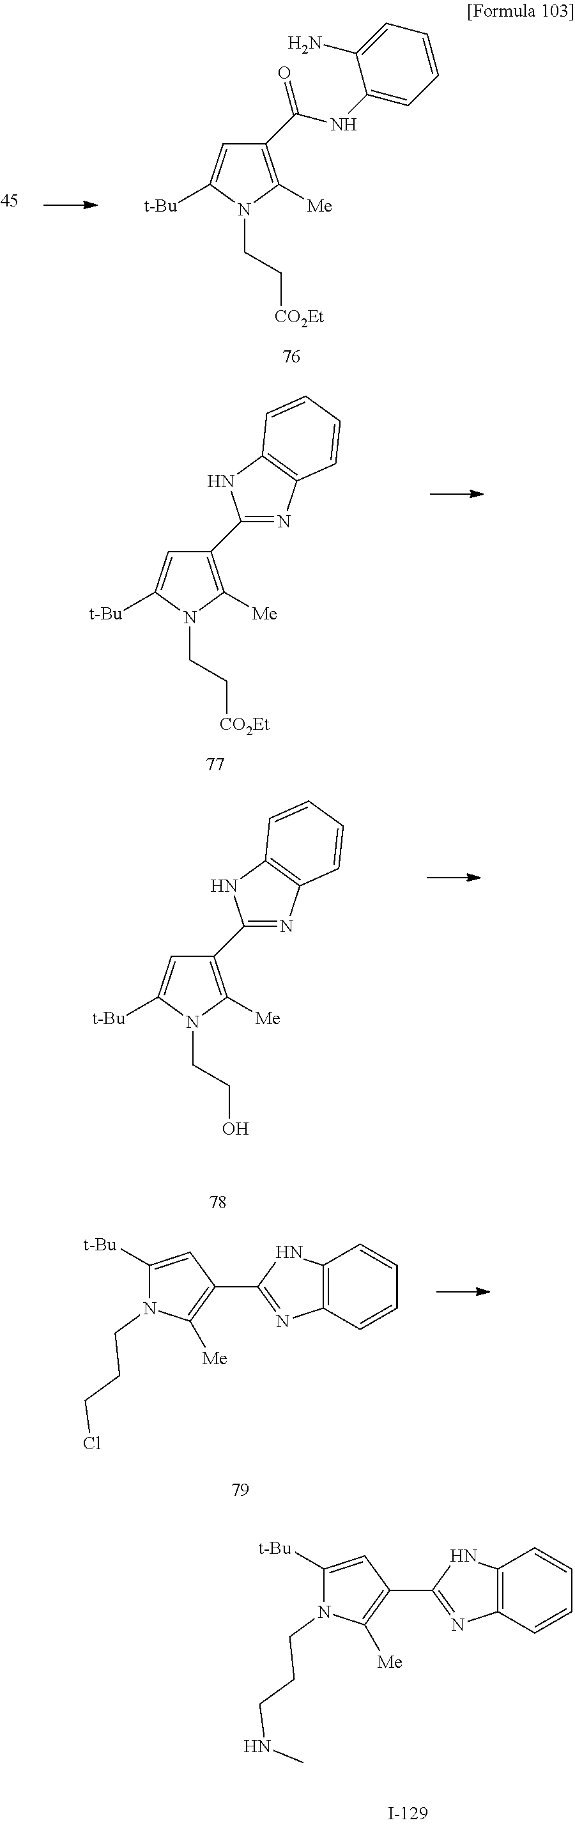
C1(C(NC2=CC=CC=C2N)=O)=C([Me])N(CC[CO2Et])C([t-Bu])=C1.C1(C2=NC3=C(N2)C=CC=C3)=C([Me])N(CC[CO2Et])C([t-Bu])=C1.C1(C2=NC3=C(N2)C=CC=C3)=C([Me])N(CCO)C([t-Bu])=C1.C12=C(C=CC=C1)N=C(C1=C([Me])N(CCCCl)C([t-Bu])=C1)N2.C12=C(C=CC=C1)N=C(C1=C([Me])N(CCCNC)C([t-Bu])=C1)N2
